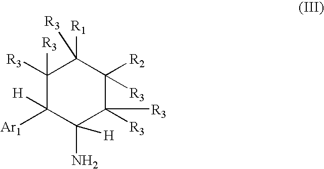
C1([R3])([R3])C([Ar1])([H])C(N)([H])C([R3])([R3])C([R2])([R3])C1([R1])[R3]
